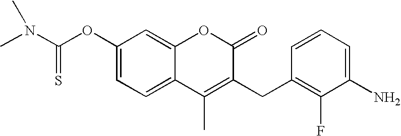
C1(OC(N(C)C)=S)=CC=C2C(=C1)OC(=O)C(CC1=C(F)C(N)=CC=C1)=C2C
